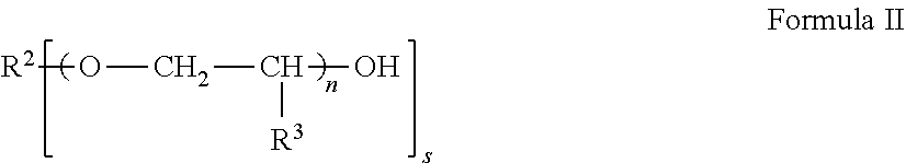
[R2]OCC([R3])O
